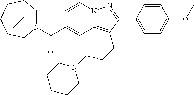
N12C(=C(CCCN3CCCCC3)C(C3=CC=C(OC)C=C3)=N1)C=C(C(N1CC3CCC(C1)C3)=O)C=C2
